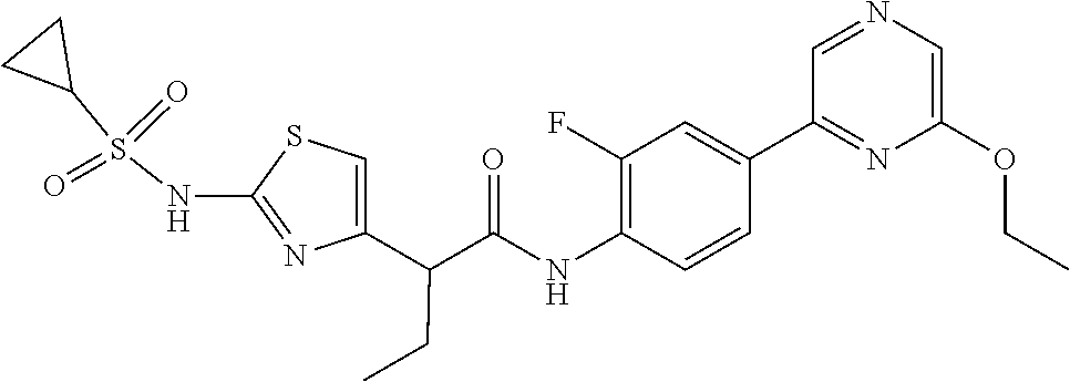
C1=C(C(C(NC2=C(F)C=C(C3=NC(OCC)=CN=C3)C=C2)=O)CC)N=C(NS(C2CC2)(=O)=O)S1
